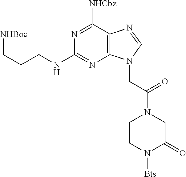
C(CNC1=NC2=C(C([NHCbz])=N1)N=CN2CC(N1CC(=O)N([Bts])CC1)=O)C[NHBoc]
